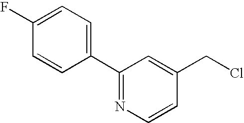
C1=CC(F)=CC=C1C1=NC=CC(CCl)=C1
